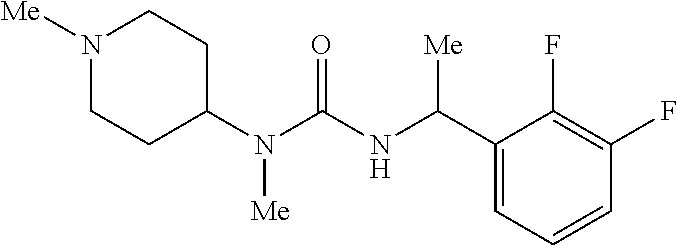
N1([Me])CCC(N(C(=O)NC(C2=CC=CC(F)=C2F)[Me])[Me])CC1
